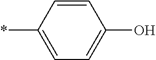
C1=CC(*)=CC=C1O
